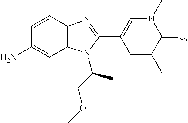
C1(N)=CC2=C(C=C1)N=C(C1=CN(C)C(=O)C(C)=C1)N2C(COC)C
